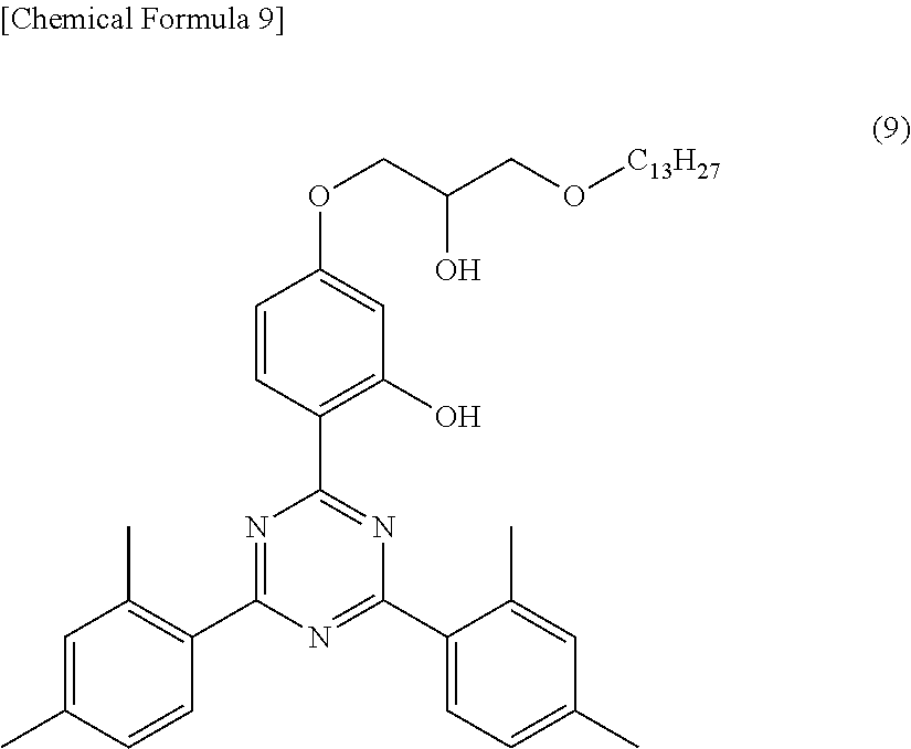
C1=CC(C2=NC(C3=CC=C(C)C=C3C)=NC(C3=C(C)C=C(C)C=C3)=N2)=C(O)C=C1OCC(CO[C13H27])O
